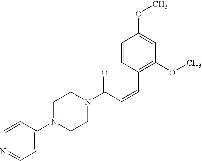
C1(N2CCN(C(C=CC3=C(OC)C=C(OC)C=C3)=O)CC2)=CC=NC=C1
